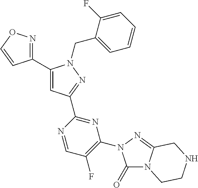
C1(C2=CC(C3=NC(N4C(=O)N5C(=N4)CNCC5)=C(F)C=N3)=NN2CC2=CC=CC=C2F)=NOC=C1
